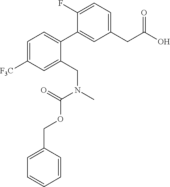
C1=C([F3C])C=C(CN(C(OCC2=CC=CC=C2)=O)C)C(C2=CC(CC(=O)O)=CC=C2F)=C1
